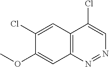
C12=C(N=NC=C1Cl)C=C(OC)C(Cl)=C2
